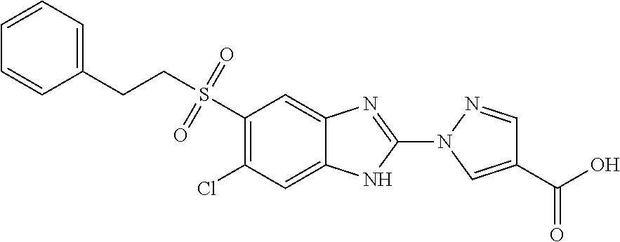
C1(S(=O)(=O)CCC2=CC=CC=C2)=C(Cl)C=C2C(=C1)N=C(N1C=C(C(=O)O)C=N1)N2
